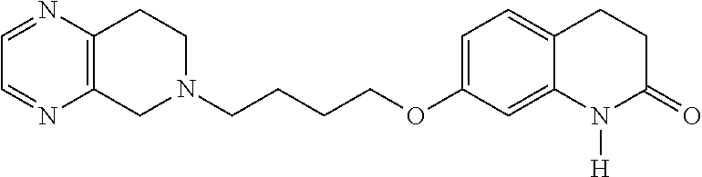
C1N(CCCCOC2=CC=C3C(=C2)N([H])C(=O)CC3)CCC2=C1N=CC=N2
